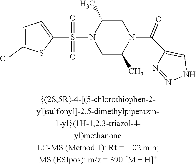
C1C(C)N(S(=O)(=O)C2=CC=C(Cl)S2)CC(C)N1C(C1=CNN=N1)=O
